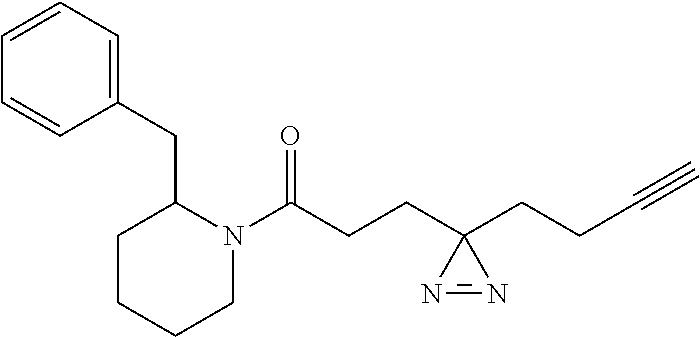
C1=CC=C(CC2CCCCN2C(CCC2(CCC#C)N=N2)=O)C=C1
